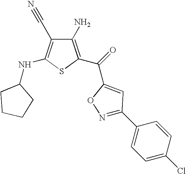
C1(N)=C(C(C2=CC(C3=CC=C(Cl)C=C3)=NO2)=O)SC(NC2CCCC2)=C1C#N
